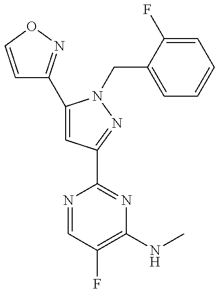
C1=CON=C1C1=CC(C2=NC(NC)=C(F)C=N2)=NN1CC1=CC=CC=C1F
